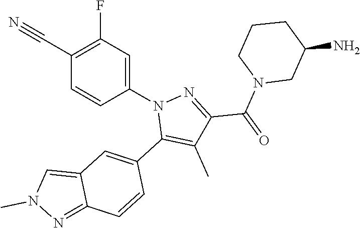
C1(C#N)=C(F)C=C(N2C(C3=CC4=CN(C)N=C4C=C3)=C(C)C(C(N3CC(N)CCC3)=O)=N2)C=C1
